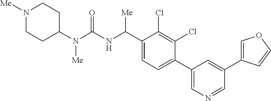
C1(N(C(NC(C2=CC=C(C3=CN=CC(C4=COC=C4)=C3)C(Cl)=C2Cl)[Me])=O)[Me])CCN([Me])CC1
